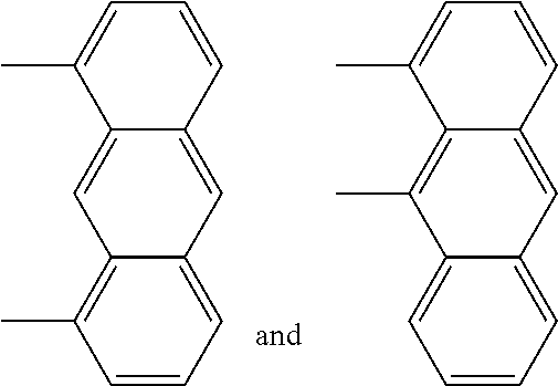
C12=C(C)C=CC=C1C=C1C(=C2)C(C)=CC=C1.C12=CC=CC=C1C=C1C(=C2C)C(C)=CC=C1
